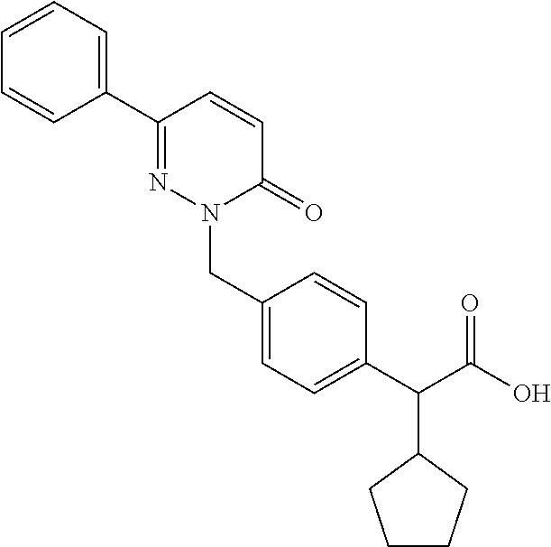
C1(C2=NN(CC3=CC=C(C(C(O)=O)C4CCCC4)C=C3)C(=O)C=C2)=CC=CC=C1
